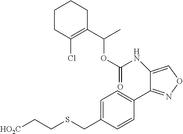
O(C(NC1=CON=C1C1=CC=C(CSCC[HO2C])C=C1)=O)C(C1=C(Cl)CCCC1)C
